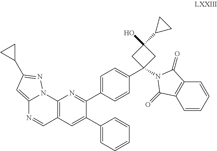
C12=CC(C3CC3)=NN1C1=C(C=N2)C=C(C2=CC=CC=C2)C(C2=CC=C(C3(N4C(=O)C5=C(C=CC=C5)C4=O)CC(C4CC4)(O)C3)C=C2)=N1
